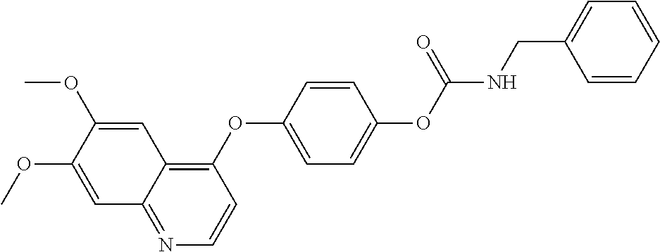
C1=C(OC)C(OC)=CC2=C(OC3=CC=C(OC(=O)NCC4=CC=CC=C4)C=C3)C=CN=C12
